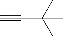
CC(C)(C#C)C
